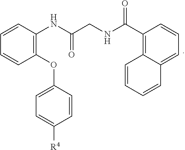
N(C(C1=C2C=CC=CC2=CC=C1)=O)CC(NC1=C(OC2=CC=C([R4])C=C2)C=CC=C1)=O
